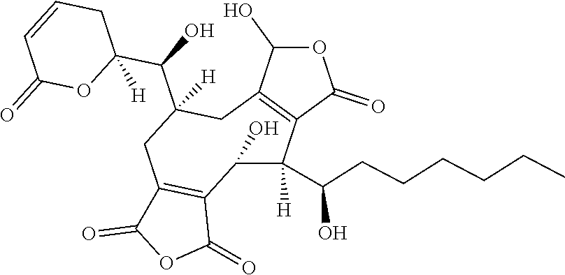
O1C(O)C2=C(C1=O)C(C(CCCCCC)O)([H])C(O)C1=C(CC(C(C3([H])CC=CC(=O)O3)O)([H])C2)C(=O)OC1=O
